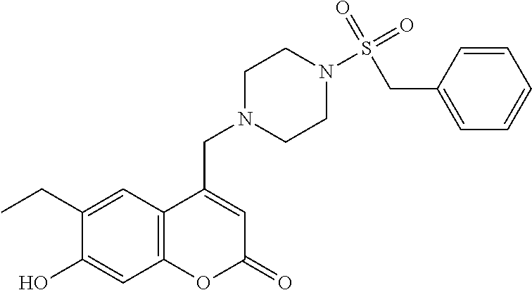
C12=C(C=C(CC)C(O)=C1)C(CN1CCN(S(=O)(=O)CC3=CC=CC=C3)CC1)=CC(=O)O2
